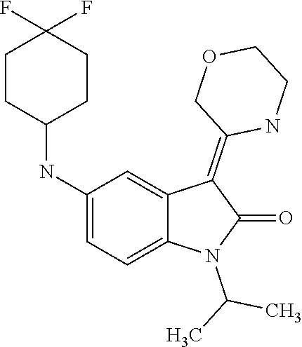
N1(C(C)C)C(=O)C(=C2COCCN2)C2=CC(NC3CCC(F)(F)CC3)=CC=C12
